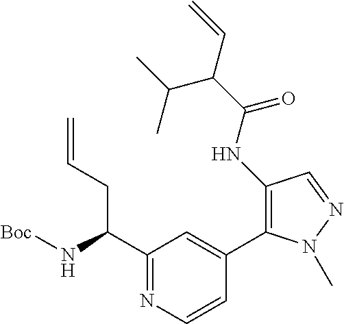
C=CCC(C1=NC=CC(C2=C(NC(C(C=C)C(C)C)=O)C=NN2C)=C1)N[Boc]
